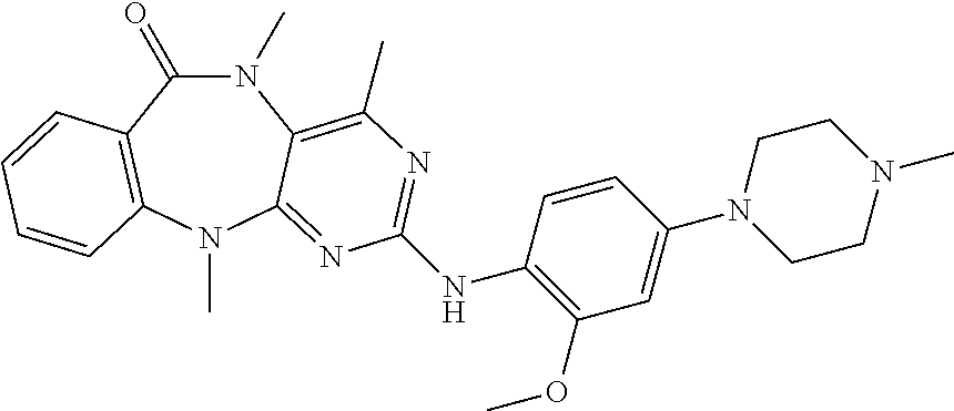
N1(C)C(=O)C2=C(N(C)C3=NC(NC4=C(OC)C=C(N5CCN(C)CC5)C=C4)=NC(C)=C13)C=CC=C2
